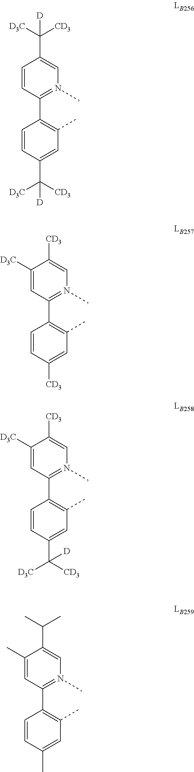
C1=CC(C2=C(C)C=C(C([CD3])([D3C])[D])C=C2)=N(C)C=C1C([D3C])([CD3])[D].C1([D3C])=CC(C2=C(C)C=C([CD3])C=C2)=N(C)C=C1[CD3].C1([D3C])=CC(C2=C(C)C=C(C([CD3])([D3C])[D])C=C2)=N(C)C=C1[CD3].C1(C)=CC(C2=C(C)C=C(C)C=C2)=N(C)C=C1C(C)C
